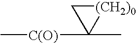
[(CH2)0]1CC1(C)[C(O)]C
